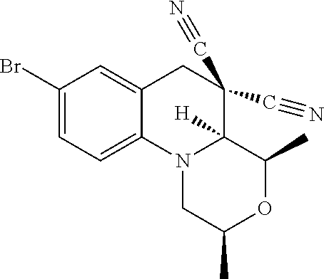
C1(Br)=CC=C2C(=C1)CC(C#N)(C#N)C1([H])N2CC(C)OC1C
